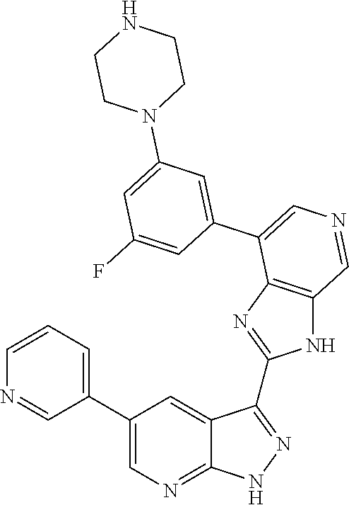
C1=CC=C(C2=CN=C3C(=C2)C(C2=NC4=C(N2)C=NC=C4C2=CC(N4CCNCC4)=CC(F)=C2)=NN3)C=N1
